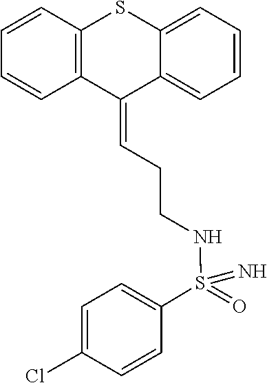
O=S(=N)(NCCC=C1C2=CC=CC=C2SC2=C1C=CC=C2)C1=CC=C(Cl)C=C1
